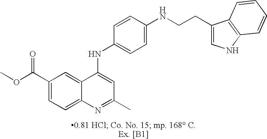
C12=CC(C(OC)=O)=CC=C1N=C(C)C=C2NC1=CC=C(NCCC2=CNC3=C2C=CC=C3)C=C1
